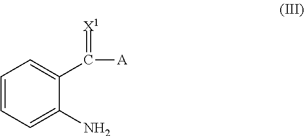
C1(C([A])=[X1])=CC=CC=C1N
